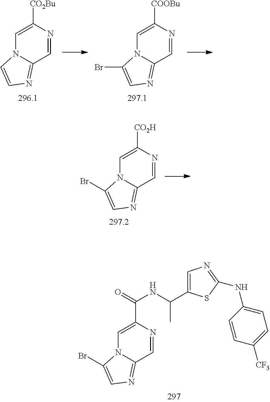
C1=C([CO2Bu])N=CC2=NC=CN12.C1=C([COOBu])N=CC2=NC=C(Br)N12.C1=C([CO2H])N=CC2=NC=C(Br)N12.C1=C(C(=O)NC(C2=CN=C(NC3=CC=C([CF3])C=C3)S2)C)N=CC2=NC=C(Br)N12
